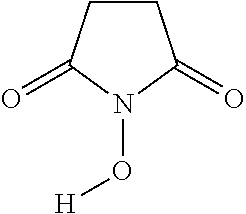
C1CC(=O)N(O[H])C1=O
